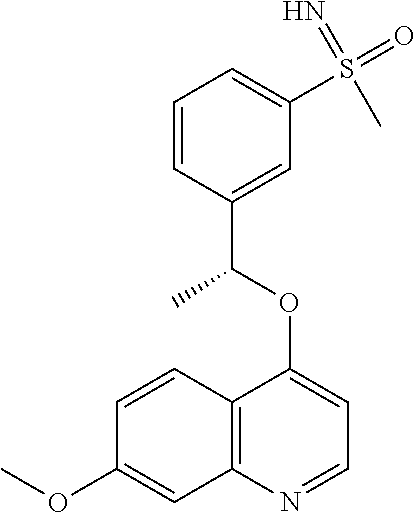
C12=C(N=CC=C1OC(C1=CC(S(=O)(=N)C)=CC=C1)C)C=C(OC)C=C2
